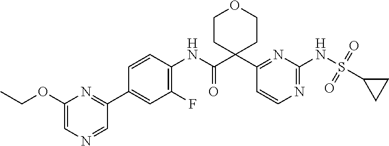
C1(C2(C(NC3=C(F)C=C(C4=NC(OCC)=CN=C4)C=C3)=O)CCOCC2)=NC(NS(=O)(=O)C2CC2)=NC=C1
